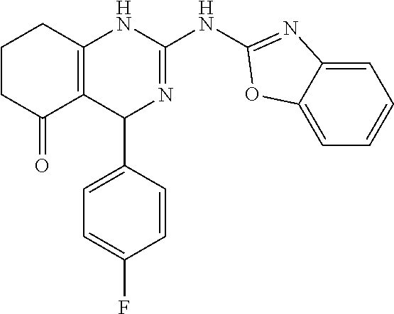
C1CC(=O)C2=C(C1)NC(NC1=NC3=CC=CC=C3O1)=NC2C1=CC=C(F)C=C1
